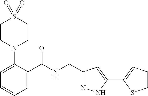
C1=CC=C(C(NCC2=NNC(C3=CC=CS3)=C2)=O)C(N2CCS(=O)(=O)CC2)=C1
